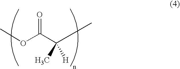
COC(C(C)(C)[H])=O
